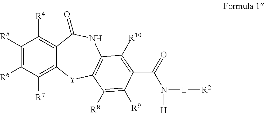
C1([R5])=C([R6])C([R7])=C2C(=C1[R4])C(=O)NC1=C([Y]2)C([R8])=C([R9])C(C(=O)N([L][R2])[H])=C1[R10]
